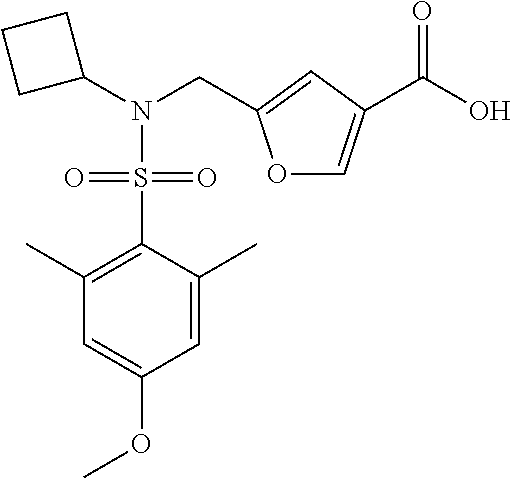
C1(C)=C(S(=O)(=O)N(C2CCC2)CC2=CC(C(O)=O)=CO2)C(C)=CC(OC)=C1
